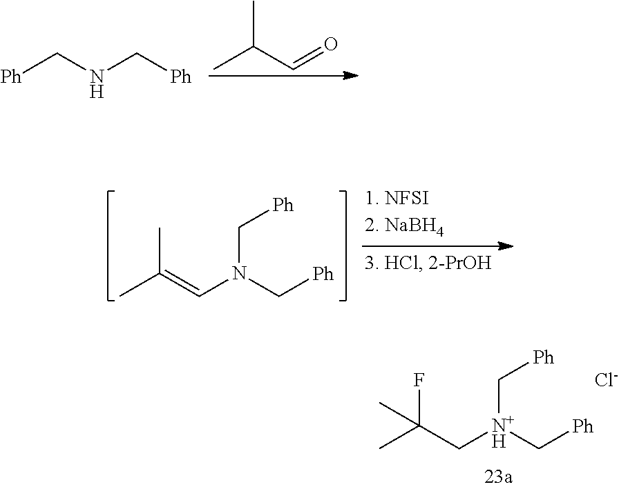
CC(C=O)C.[Ph]CNC[Ph].CC(=CN(C[Ph])C[Ph])C.CC(C[N+H](C[Ph])C[Ph])(F)C.[Cl-]
